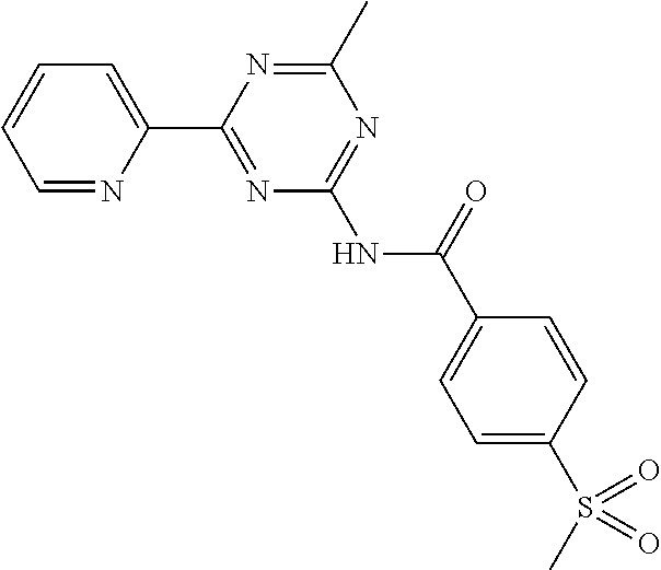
C1=NC(C2=NC(NC(=O)C3=CC=C(S(C)(=O)=O)C=C3)=NC(C)=N2)=CC=C1
